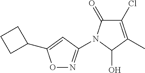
C1(=O)C(Cl)=C(C)C(O)N1C1=NOC(C2CCC2)=C1
